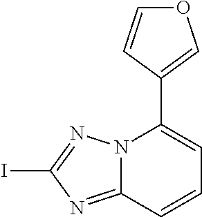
N12C(=NC(I)=N1)C=CC=C2C1=COC=C1
